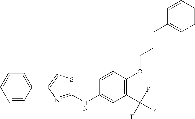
C1(NC2=CC(C(F)(F)F)=C(OCCCC3=CC=CC=C3)C=C2)=NC(C2=CC=CN=C2)=CS1
